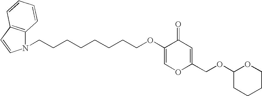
C1=C(OCCCCCCCCN2C3=C(C=C2)C=CC=C3)C(=O)C=C(COC2CCCCO2)O1
